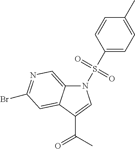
N1(S(C2=CC=C(C)C=C2)(=O)=O)C2=CN=C(Br)C=C2C(C(C)=O)=C1
